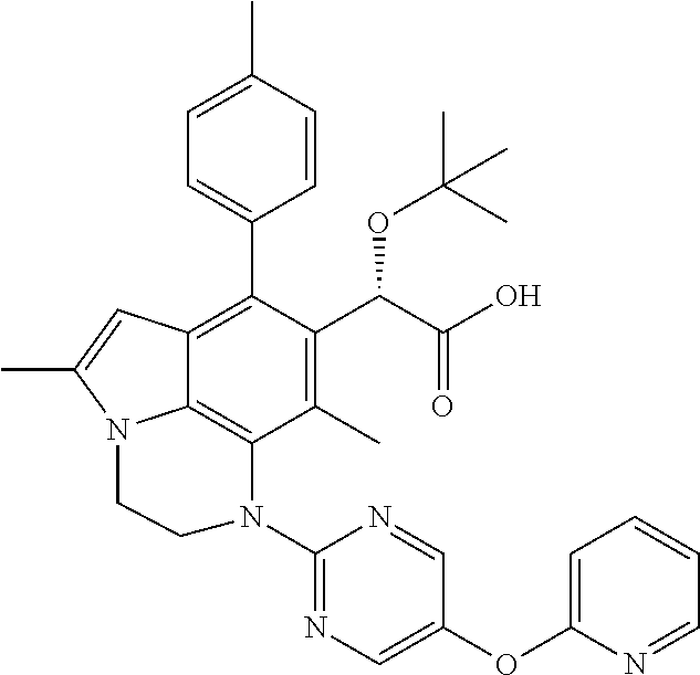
C1(C)=C(C(C(O)=O)OC(C)(C)C)C(C2=CC=C(C)C=C2)=C2C3=C1N(C1=NC=C(OC4=CC=CC=N4)C=N1)CCN3C(C)=C2
